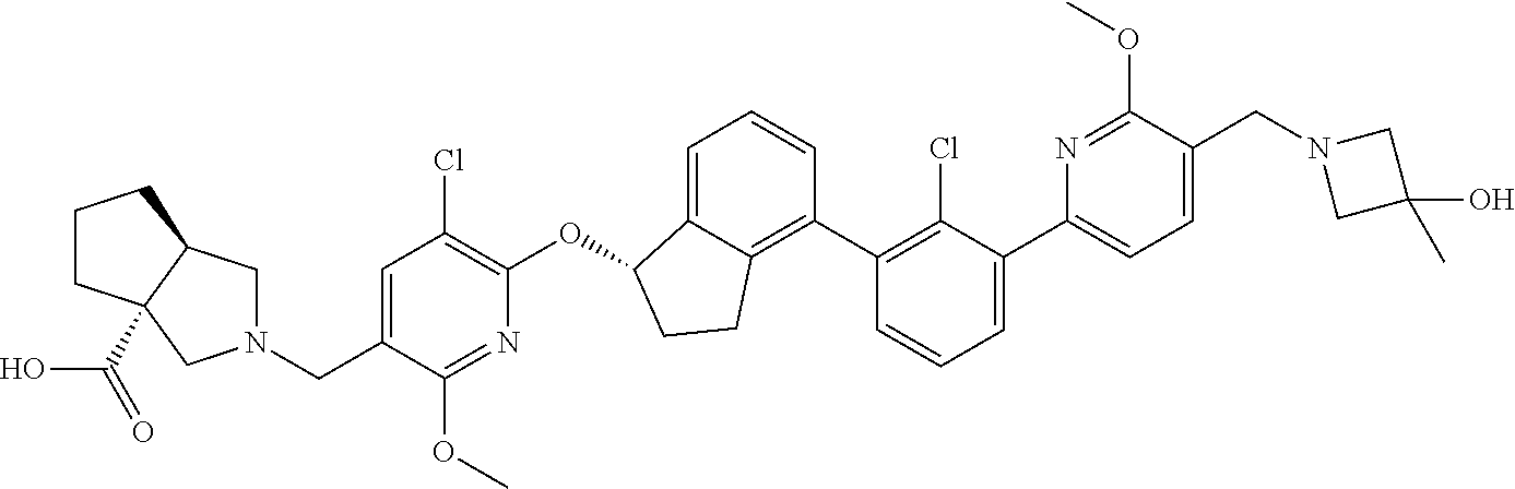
C(C1=CC(Cl)=C(OC2C3=CC=CC(C4=C(Cl)C(C5=CC=C(CN6CC(C)(O)C6)C(OC)=N5)=CC=C4)=C3CC2)N=C1OC)N1CC2C(C(=O)O)(C1)CCC2
